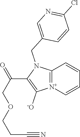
[N+]12=C(N(CC3=CN=C(Cl)C=C3)C(C(COCCC#N)=O)=C1[-O])C=CC=C2
